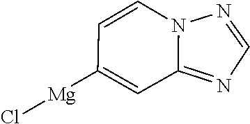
C1=NN2C(=N1)C=C([Mg]Cl)C=C2
